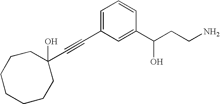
C1(C#CC2=CC=CC(C(CCN)O)=C2)(O)CCCCCCC1
